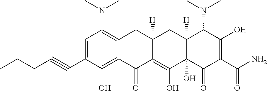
CN(C1=C2C(=C(O)C(C#CCCC)=C1)C(=O)C1=C(O)C3(O)C([H])(CC1([H])C2)C(N(C)C)C(O)=C(C(N)=O)C3=O)C
